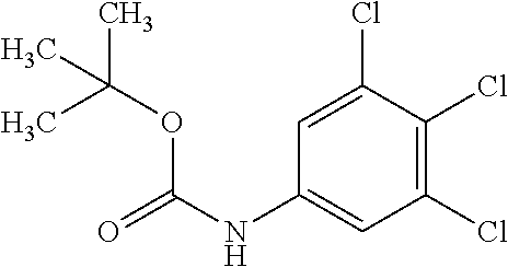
C1(Cl)=C(Cl)C(Cl)=CC(NC(=O)OC(C)(C)C)=C1
